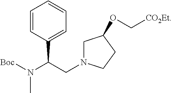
[Boc]N(C(CN1CC(OC[CO2Et])CC1)C1=CC=CC=C1)C
